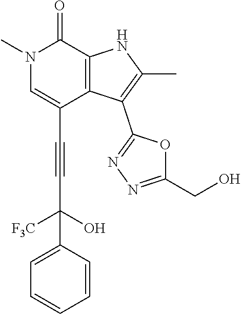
N1(C)C=C(C#CC([F3C])(O)C2=CC=CC=C2)C2=C(C1=O)NC(C)=C2C1=NN=C(CO)O1
